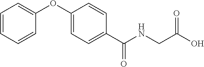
C1=CC=CC(OC2=CC=C(C(NCC(O)=O)=O)C=C2)=C1
